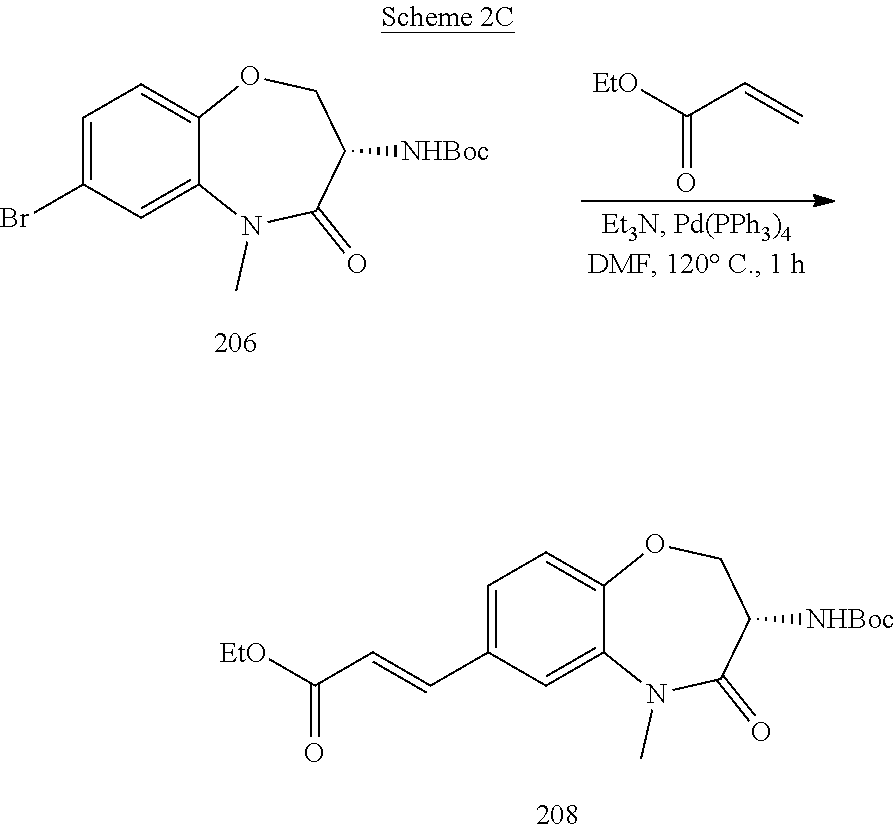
C1=C(C=CC([EtO])=O)C=C2C(=C1)OCC([NHBoc])C(=O)N2C.C1=C(Br)C=C2C(=C1)OCC([NHBoc])C(=O)N2C.[EtO]C(C=C)=O
